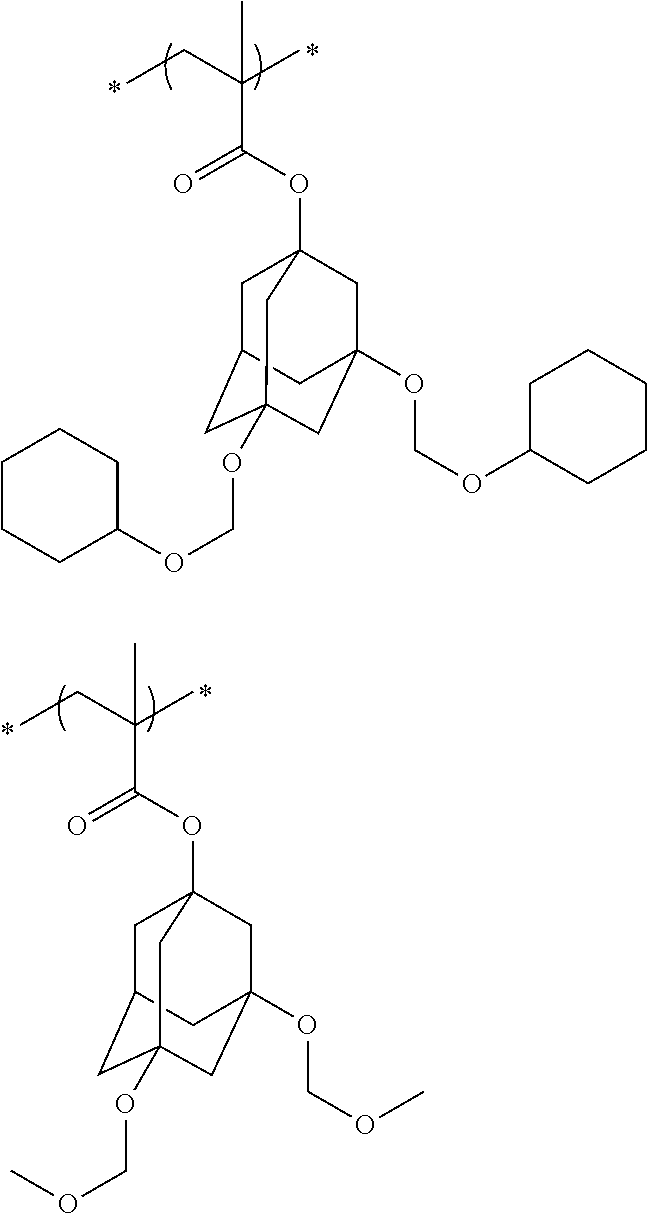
C(C(OC12CC3CC(OCOC4CCCCC4)(CC(OCOC4CCCCC4)(C1)C3)C2)=O)(CC)(C)C.C(C(OC12CC3CC(OCOC)(CC(OCOC)(C1)C3)C2)=O)(CC)(C)C
